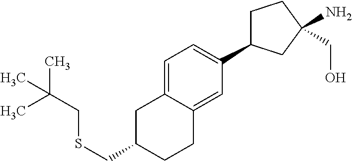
C1=C2C(=CC(C3CCC(CO)(N)C3)=C1)CCC(CSCC(C)(C)C)C2
